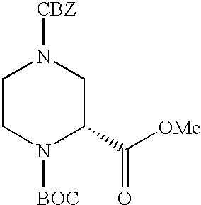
C1N([BOC])C(C([OMe])=O)CN([CBZ])C1
